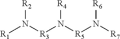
[R1]N([R3]N([R5]N([R7])[R6])[R4])[R2]
